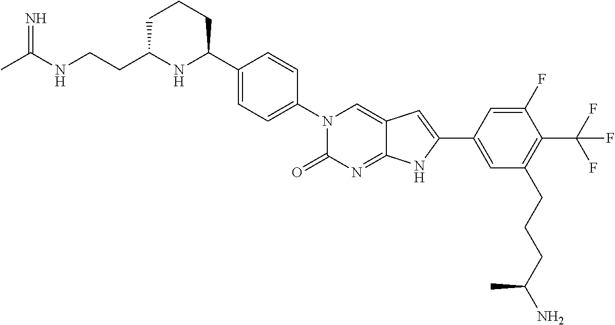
C1C(CCNC(C)=N)NC(C2=CC=C(N3C(=O)N=C4C(=C3)C=C(C3=CC(CCCC(N)C)=C(C(F)(F)F)C(F)=C3)N4)C=C2)CC1
